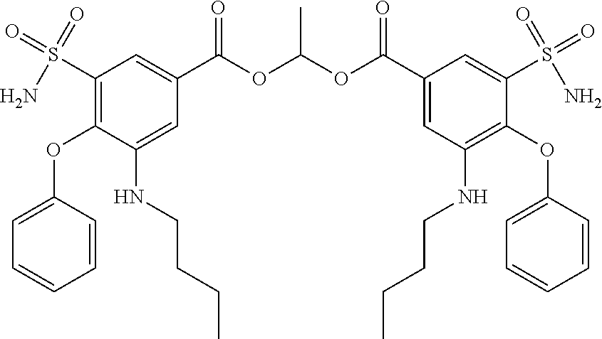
C1(S(=O)(=O)N)=C(OC2=CC=CC=C2)C(NCCCC)=CC(C(OC(OC(C2=CC(NCCCC)=C(OC3=CC=CC=C3)C(S(=O)(=O)N)=C2)=O)C)=O)=C1
